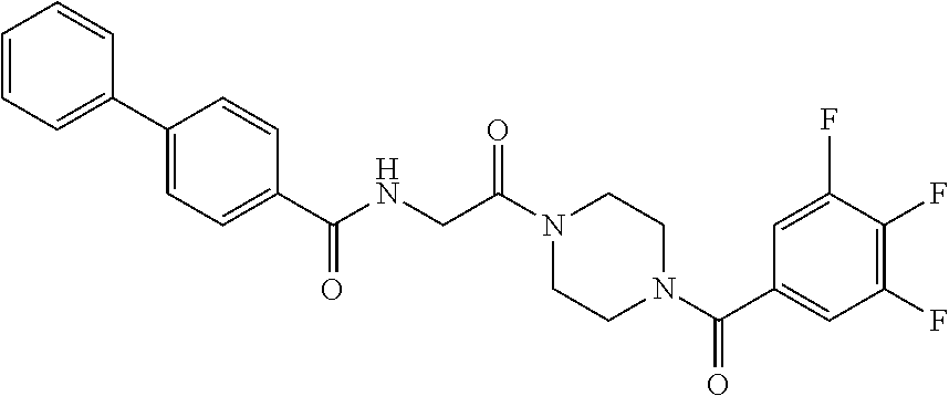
N1(C(CNC(=O)C2=CC=C(C3=CC=CC=C3)C=C2)=O)CCN(C(C2=CC(F)=C(F)C(F)=C2)=O)CC1
